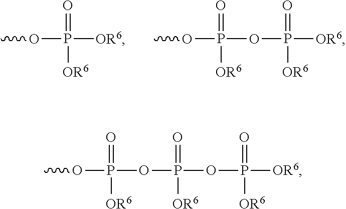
COP(=O)([OR6])[OR6].COP(=O)(OP(=O)([OR6])[OR6])[OR6].COP(=O)(OP(=O)([OR6])OP([OR6])(=O)[OR6])[OR6]
